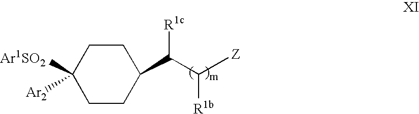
C1([Ar1SO2])([Ar2])CCC(C(C([Z])[R1b])[R1c])CC1
